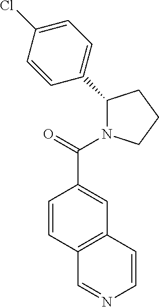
C1(C2=CC=C(Cl)C=C2)N(C(=O)C2=CC3=C(C=C2)C=NC=C3)CCC1
